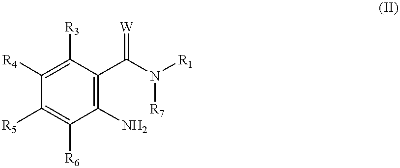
C1([R3])=C([R4])C([R5])=C([R6])C(N)=C1C(N([R7])[R1])=[W]
